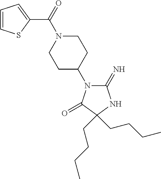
C1(=N)N(C2CCN(C(=O)C3=CC=CS3)CC2)C(=O)C(CCCC)(CCCC)N1
